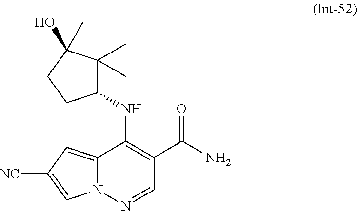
N(C1=C(C(N)=O)C=NN2C1=CC([NC])=C2)C1C(C)(C)C(O)(C)CC1
